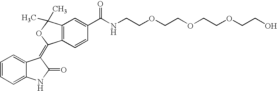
C1=C2C(=CC=C1)NC(=O)C2=C1C2=C(C=C(C(NCCOCCOCCOCCO)=O)C=C2)C(C)(C)O1
